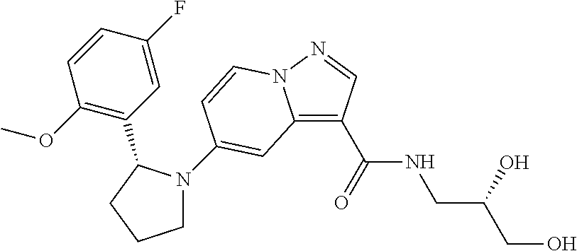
C12=C(C(NCC(CO)O)=O)C=NN1C=CC(N1CCCC1C1=C(OC)C=CC(F)=C1)=C2
